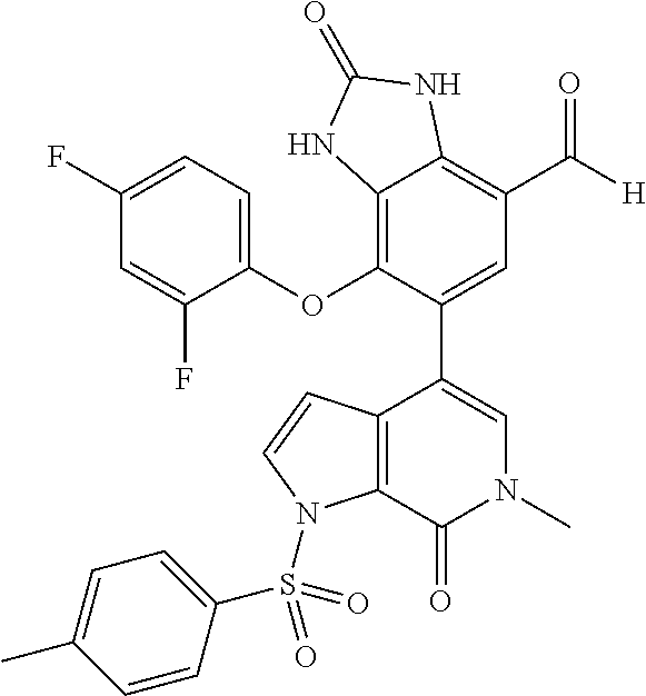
C1=C(F)C=C(F)C(OC2=C3C(=C(C([H])=O)C=C2C2=CN(C)C(=O)C4=C2C=CN4S(C2=CC=C(C)C=C2)(=O)=O)NC(=O)N3)=C1
